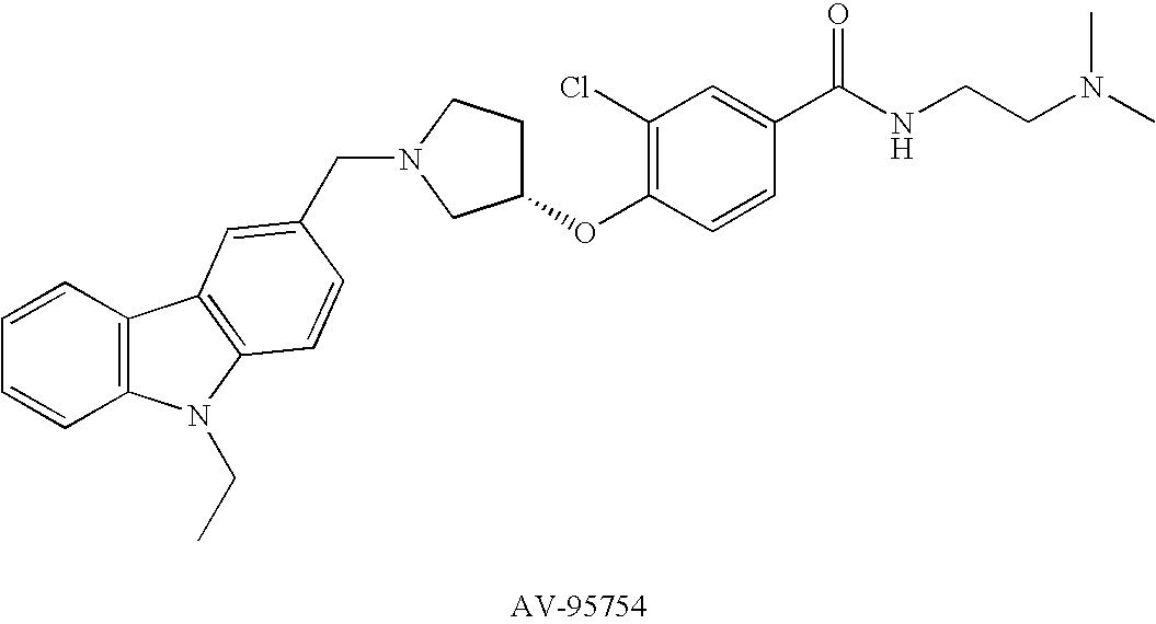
C1=CC2=C(C=C1)N(CC)C1=C2C=C(CN2CCC(OC3=C(Cl)C=C(C(NCCN(C)C)=O)C=C3)C2)C=C1
